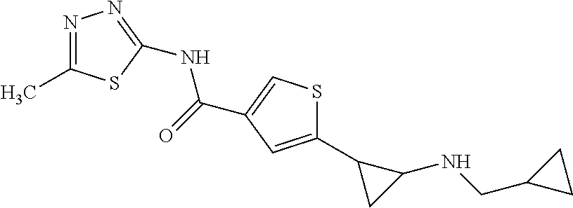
C1(C2CC2NCC2CC2)=CC(C(=O)NC2=NN=C(C)S2)=CS1
